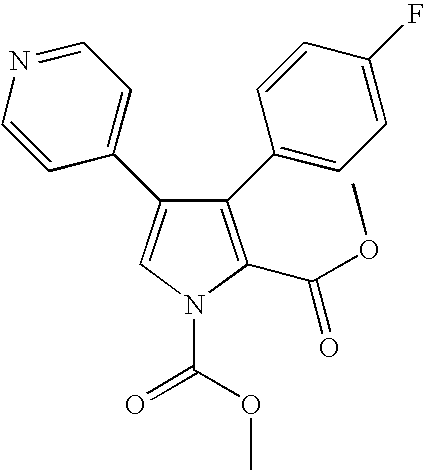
C1(C2=CC=C(F)C=C2)=C(C(=O)OC)N(C(OC)=O)C=C1C1=CC=NC=C1
